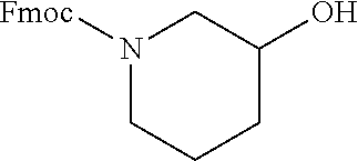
N1([Fmoc])CCCC(O)C1
